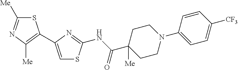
C1([Me])=NC([Me])=C(C2=CSC(NC(C3([Me])CCN(C4=CC=C([CF3])C=C4)CC3)=O)=N2)S1
